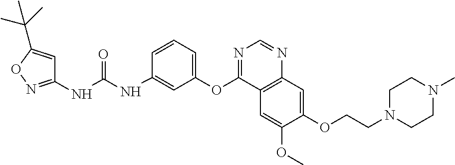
C1(NC(NC2=CC(OC3=NC=NC4=C3C=C(OC)C(OCCN3CCN(C)CC3)=C4)=CC=C2)=O)=NOC(C(C)(C)C)=C1
